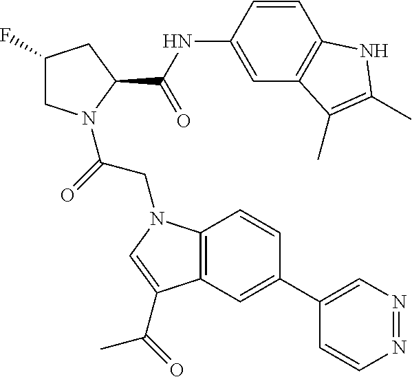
C1(F)CN(C(=O)CN2C3=C(C=C(C4=CN=NC=C4)C=C3)C(C(C)=O)=C2)C(C(NC2=CC3=C(C=C2)NC(C)=C3C)=O)C1
